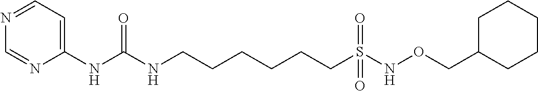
C1=NC=NC(NC(NCCCCCCS(=O)(=O)NOCC2CCCCC2)=O)=C1
